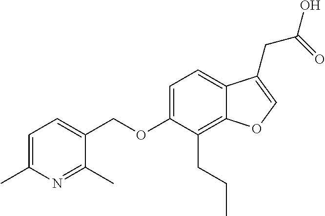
C1=C(C)N=C(C)C(COC2=CC=C3C(=C2CCC)OC=C3CC(=O)O)=C1
